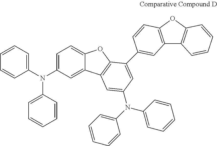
C1=CC=CC(N(C2=CC=C3C(=C2)C2=C(O3)C(C3=CC4=C(OC5=C4C=CC=C5)C=C3)=CC(N(C3=CC=CC=C3)C3=CC=CC=C3)=C2)C2=CC=CC=C2)=C1
